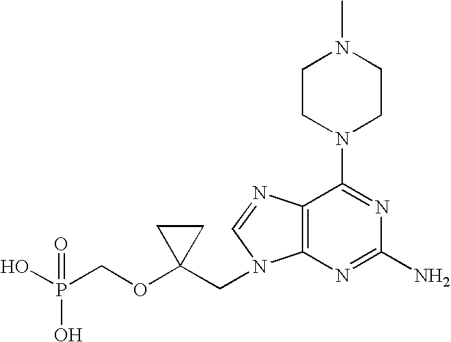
OP(COC1(CN2C3=C(N=C2)C(N2CCN(C)CC2)=NC(N)=N3)CC1)(O)=O
